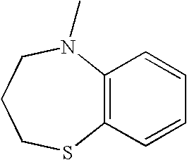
C12=C(C=CC=C1)SCCCN2C
